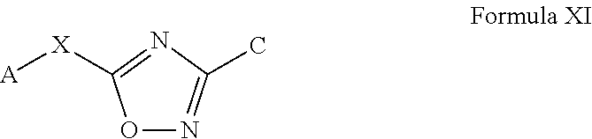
O1N=C(C)N=C1[X][A]
